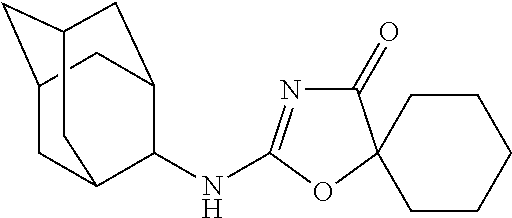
C1(=O)N=C(NC2C3CC4CC(CC2C4)C3)OC12CCCCC2
